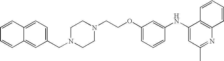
N1(CC2=CC=C3C(=C2)C=CC=C3)CCN(CCOC2=CC=CC(NC3=CC(C)=NC4=C3C=CC=C4)=C2)CC1
